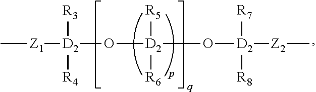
C[Z1][D2](O[D2](O[D2]([Z2]C)([R7])[R8])([R5])[R6])([R3])[R4]
